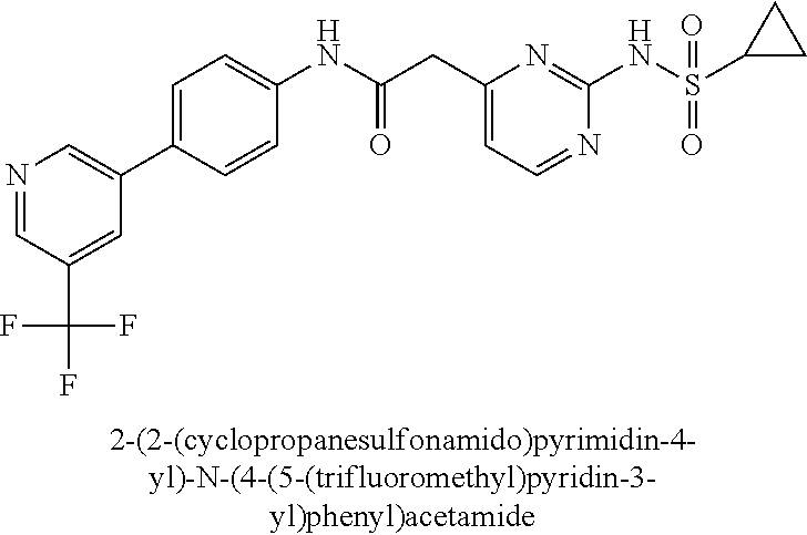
C1(NC(=O)CC2=CC=NC(NS(=O)(=O)C3CC3)=N2)=CC=C(C2=CN=CC(C(F)(F)F)=C2)C=C1
